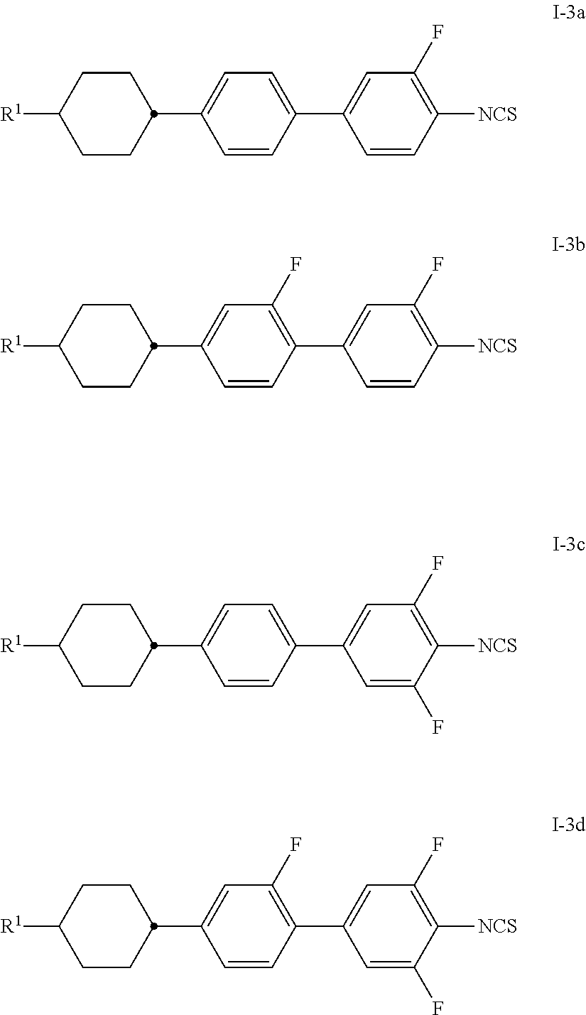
C1=CC(C2=CC(F)=C([NCS])C=C2)=CC=C1C1CCC([R1])CC1.C1=CC(C2=CC(F)=C([NCS])C=C2)=C(F)C=C1C1CCC([R1])CC1.C1=CC(C2=CC(F)=C([NCS])C(F)=C2)=CC=C1C1CCC([R1])CC1.C1=CC(C2=CC(F)=C([NCS])C(F)=C2)=C(F)C=C1C1CCC([R1])CC1
